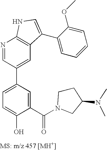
C1=C(C2=CC3=C(N=C2)NC=C3C2=CC=CC=C2OC)C=C(C(N2CCC(N(C)C)C2)=O)C(O)=C1
